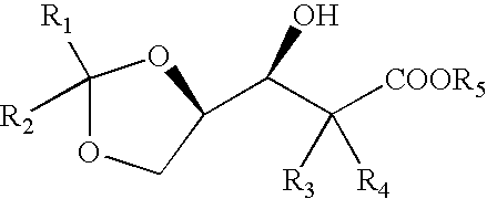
C1([R1])([R2])OCC(C(C([COOR5])([R3])[R4])O)O1
